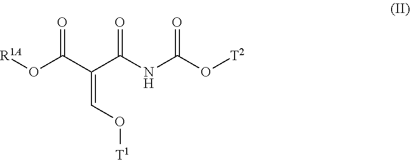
[R1A]OC(C(C(NC(O[T2])=O)=O)=CO[T1])=O
